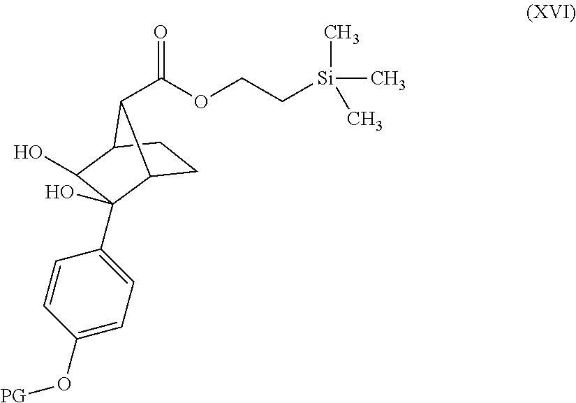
C1=CC(O[PG])=CC=C1C1(O)C2CCC(C1O)C2C(OCC[Si](C)(C)C)=O
